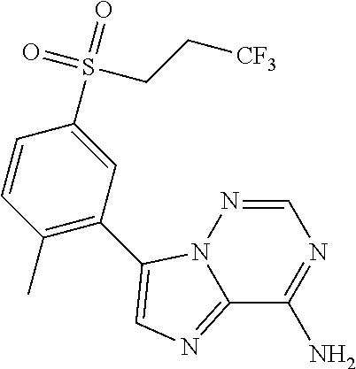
C12=NC=C(C3=C(C)C=CC(S(=O)(=O)CC[CF3])=C3)N1N=CN=C2N
